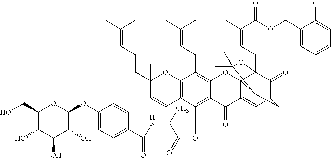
C1(O)C(CO)OC(OC2=CC=C(C(=O)NC(C(OC3=C4C(=C(CC=C(C)C)C5=C3C=CC(C)(CCC=C(C)C)O5)OC35C(=CC6C(=O)C3(CC=C(C)C(=O)OCC3=CC=CC=C3Cl)OC(C)(C)C5C6)C4=O)=O)C)C=C2)C(O)C1O
